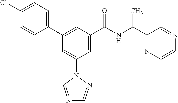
C1(C2=CC(C(NC(C3=NC=CN=C3)C)=O)=CC(N3N=CN=C3)=C2)=CC=C(Cl)C=C1
